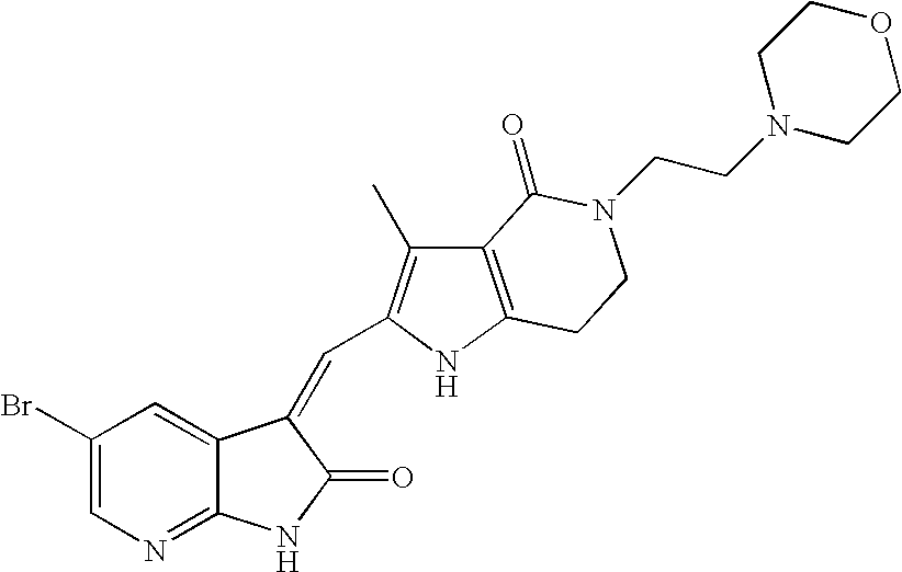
C1(Br)=CN=C2C(=C1)C(=CC1=C(C)C3=C(N1)CCN(CCN1CCOCC1)C3=O)C(=O)N2
